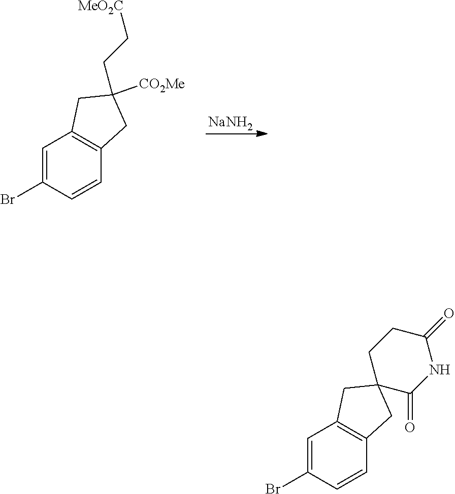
[NaNH2].C12=C(C=CC(Br)=C1)CC(CC[MeO2C])([CO2Me])C2.C12=C(C=CC(Br)=C1)CC1(C2)C(=O)NC(=O)CC1
